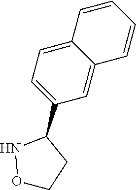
C1=C2C(=CC(C3NOCC3)=C1)C=CC=C2
